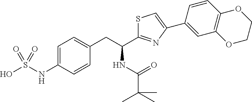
C1=C(NS(O)(=O)=O)C=CC(CC(C2=NC(C3=CC4=C(C=C3)OCCO4)=CS2)NC(=O)C(C)(C)C)=C1
